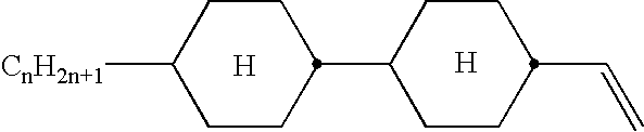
[H].C1CC([CnH2n+1])CCC1C1CCC(C=C)CC1.[H]
